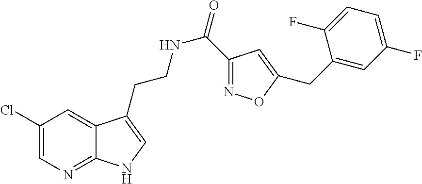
C12=NC=C(Cl)C=C1C(CCNC(=O)C1=NOC(CC3=CC(F)=CC=C3F)=C1)=CN2
